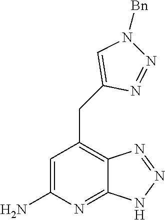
C1=C(N)N=C2C(=C1CC1=CN([Bn])N=N1)N=NN2
